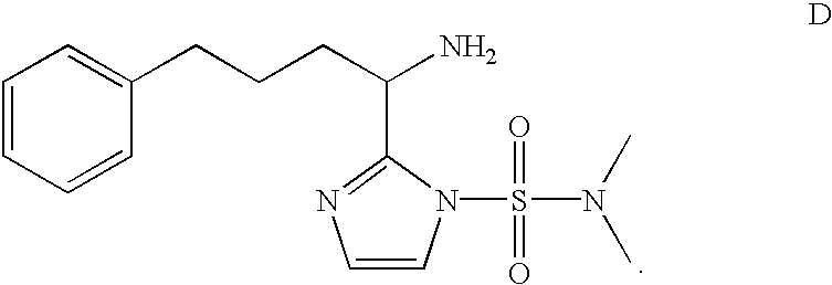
C1=CC=CC(CCCC(N)C2=NC=CN2S(=O)(=O)N(C)C)=C1
